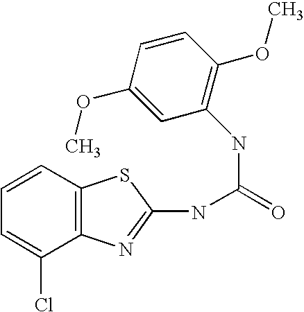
C1=CC2=C(C(Cl)=C1)N=C(NC(=O)NC1=C(OC)C=CC(OC)=C1)S2
